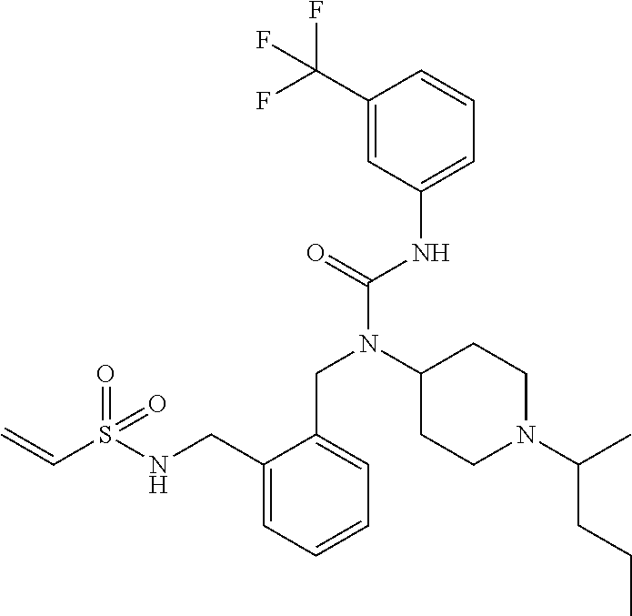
C=CS(NCC1=CC=CC=C1CN(C(NC1=CC=CC(C(F)(F)F)=C1)=O)C1CCN(C(C)CCC)CC1)(=O)=O
